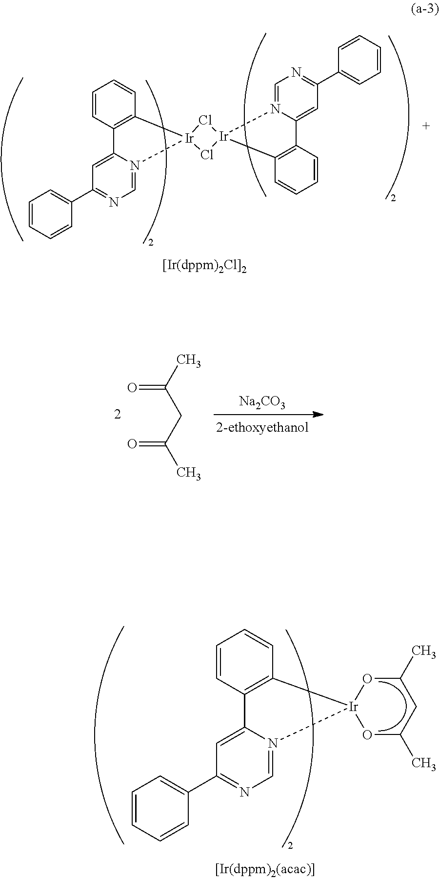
C1=N2C(=CC(C3=CC=CC=C3)=N1)C1=C(C=CC=C1)[Ir]21Cl[Ir]2(Cl1)N1=CN=C(C3=CC=CC=C3)C=C1C1=C2C=CC=C1.[Na2CO3].CC(CC(C)=O)=O.C1=N2C(=CC(C3=CC=CC=C3)=N1)C1=C(C=CC=C1)[Ir]21OC(C)CC(C)O1
